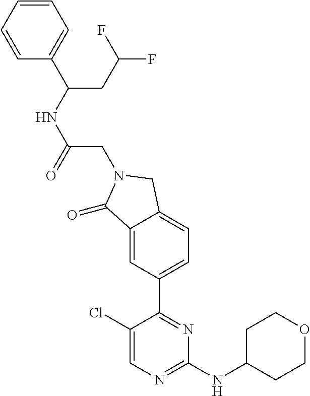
C1(=O)C2=CC(C3=NC(NC4CCOCC4)=NC=C3Cl)=CC=C2CN1CC(NC(C1=CC=CC=C1)CC(F)F)=O
